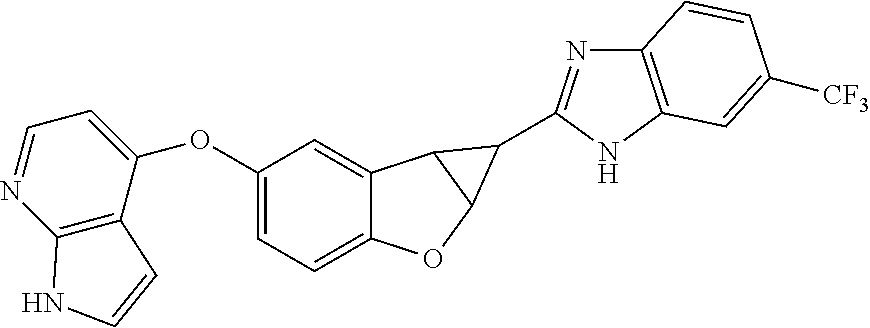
C1(OC2=CC=NC3=C2C=CN3)=CC=C2C(=C1)C1C(O2)C1C1=NC2=C(N1)C=C([CF3])C=C2
